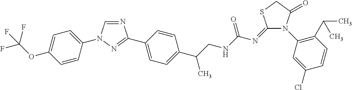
N1=CN(C2=CC=C(OC(F)(F)F)C=C2)N=C1C1=CC=C(C(CNC(N=C2SCC(=O)N2C2=C(C(C)C)C=CC(Cl)=C2)=O)C)C=C1
